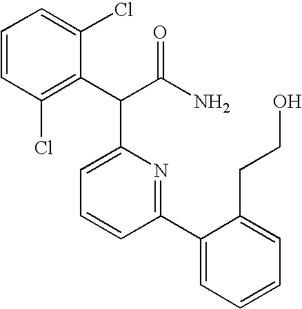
C1=CC=C(Cl)C(C(C(N)=O)C2=CC=CC(C3=CC=CC=C3CCO)=N2)=C1Cl
